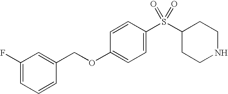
C1=C(S(C2CCNCC2)(=O)=O)C=CC(OCC2=CC(F)=CC=C2)=C1
